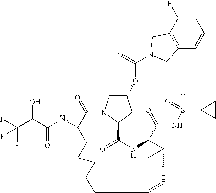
C1=C(F)C2=C(C=C1)CN(C(=O)OC1CN3C(C1)C(=O)NC1(C(=O)NS(=O)(=O)C4CC4)CC1C=CCCCCCC(NC(C(O)C(F)(F)F)=O)C3=O)C2
